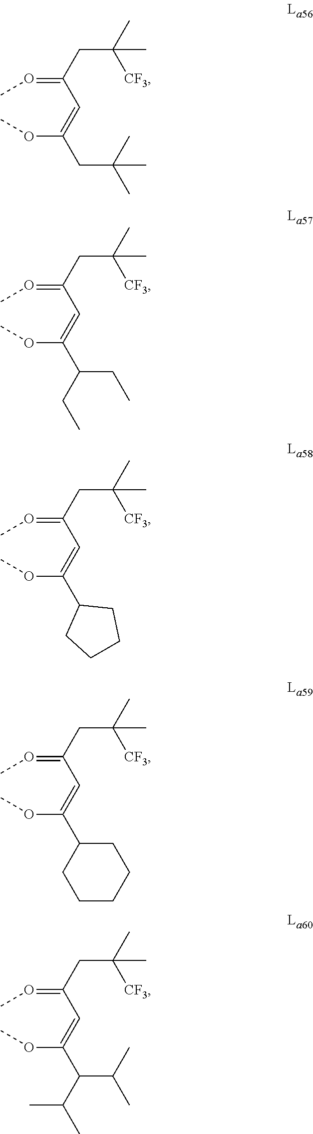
O(C(=CC(=OC)CC([CF3])(C)C)CC(C)(C)C)C.O(C(=CC(=OC)CC([CF3])(C)C)C(CC)CC)C.O(C(=CC(=OC)CC([CF3])(C)C)C1CCCC1)C.O(C(=CC(=OC)CC([CF3])(C)C)C1CCCCC1)C.O(C(=CC(=OC)CC([CF3])(C)C)C(C(C)C)C(C)C)C
